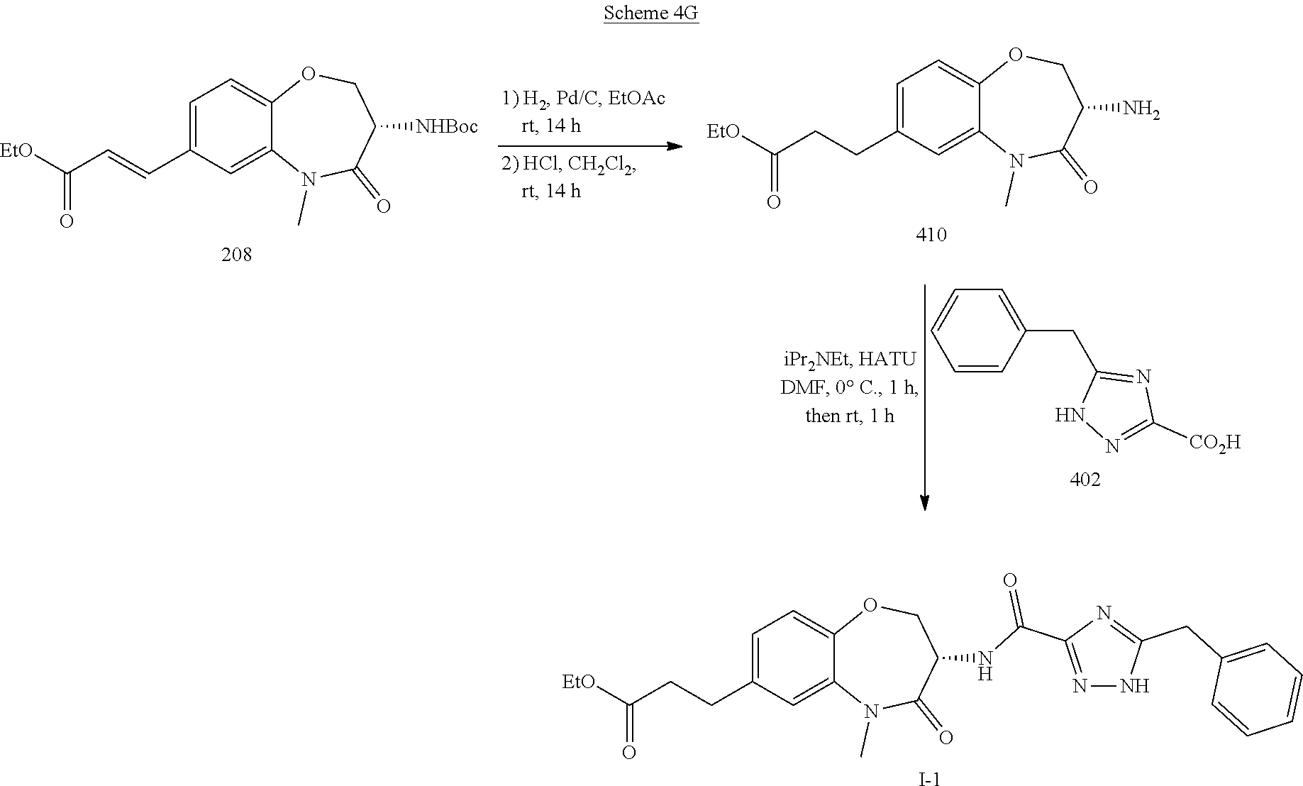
C1=C(CCC([EtO])=O)C=C2C(=C1)OCC(NC(C1=NNC(CC3=CC=CC=C3)=N1)=O)C(=O)N2C.[I-].C1=C(C=CC([EtO])=O)C=C2C(=C1)OCC([NHBoc])C(=O)N2C.C1=C(CCC([EtO])=O)C=C2C(=C1)OCC(N)C(=O)N2C.C1=CC(CC2=NC([CO2H])=NN2)=CC=C1
